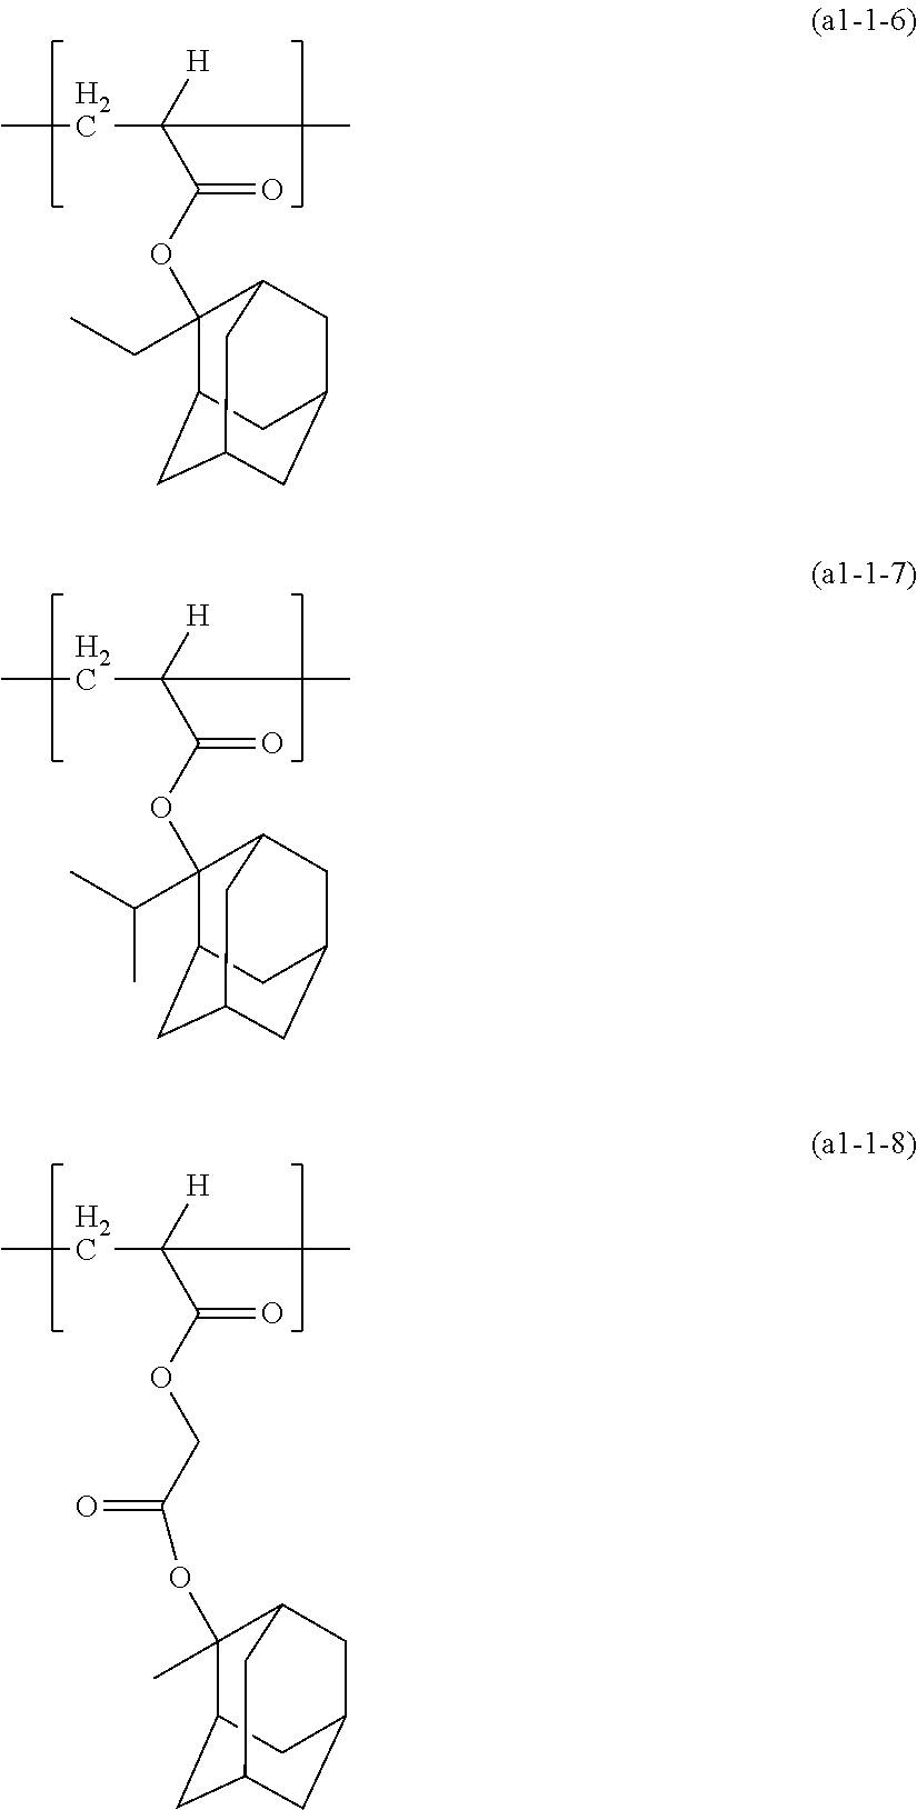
C12CC3CC(CC(C3)C1(OC(C([H])(C)CC)=O)CC)C2.C12CC3CC(CC(C3)C1(OC(C([H])(C)CC)=O)C(C)C)C2.O(C(C([H])(C)CC)=O)CC(OC1(C)C2CC3CC(CC1C3)C2)=O
